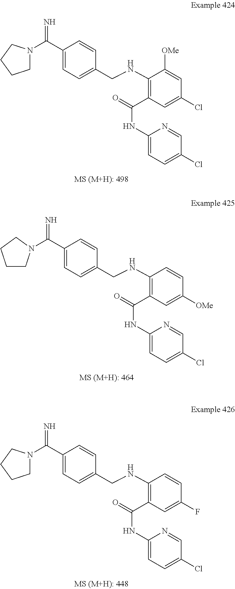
C1(C(=N)N2CCCC2)=CC=C(CNC2=C(C(NC3=CC=C(Cl)C=N3)=O)C=C(Cl)C=C2[OMe])C=C1.C1(C(=N)N2CCCC2)=CC=C(CNC2=C(C(NC3=CC=C(Cl)C=N3)=O)C=C([OMe])C=C2)C=C1.C1(C(=N)N2CCCC2)=CC=C(CNC2=C(C(NC3=CC=C(Cl)C=N3)=O)C=C(F)C=C2)C=C1
